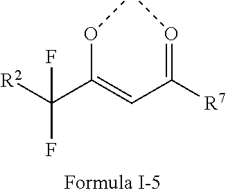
[R2]C(C(=CC([R7])=OC)OC)(F)F
